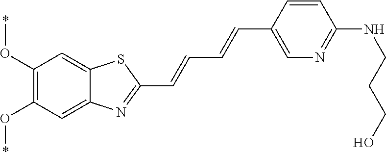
C1(O*)=C(O*)C=C2C(=C1)SC(C=CC=CC1=CN=C(NCCCO)C=C1)=N2
